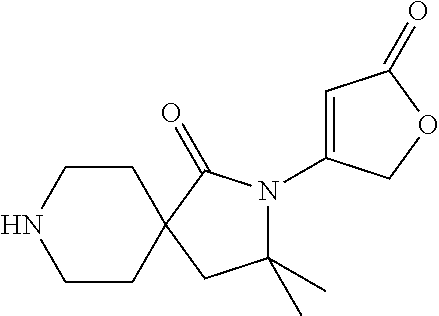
C1(C)(C)N(C2=CC(=O)OC2)C(=O)C2(C1)CCNCC2
